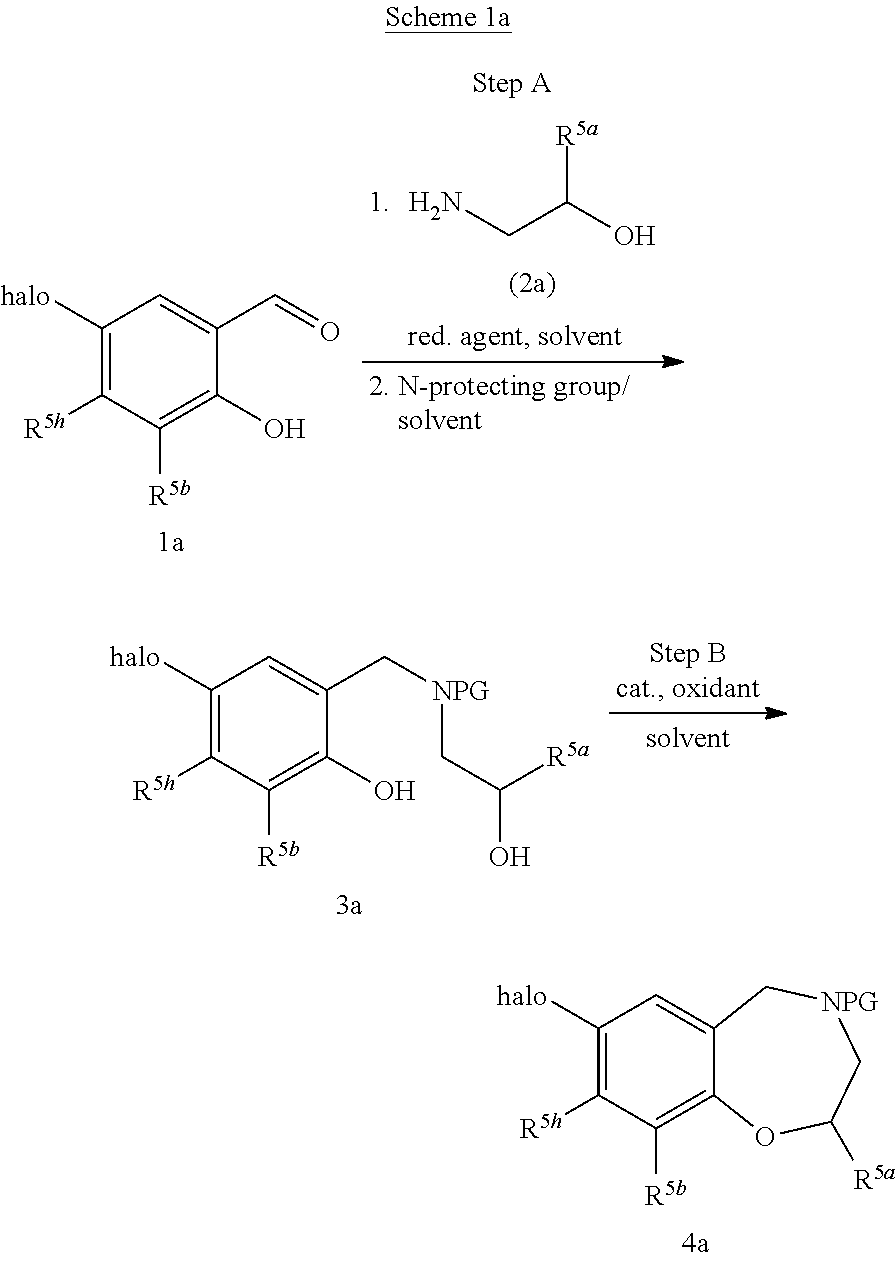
[R5a]C(O)CN.C1([halo])=C([R5h])C([R5b])=C(O)C(C=O)=C1.C1([halo])=C([R5h])C([R5b])=C(O)C(C[NPG]CC(O)[R5a])=C1.C1([halo])=C([R5h])C([R5b])=C2C(=C1)C[NPG]CC([R5a])O2
